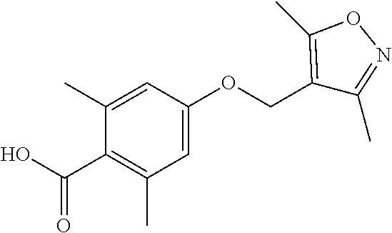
CC1=CC(OCC2=C(C)ON=C2C)=CC(C)=C1C(O)=O
